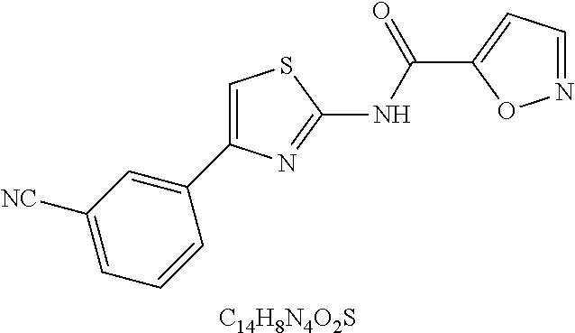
C1([NC])=CC=CC(C2=CSC(NC(C3=CC=NO3)=O)=N2)=C1.[C14H8N4O2S]
